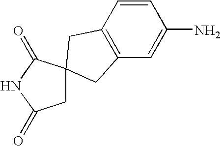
C12=C(C=C(N)C=C1)CC1(C2)CC(=O)NC1=O
